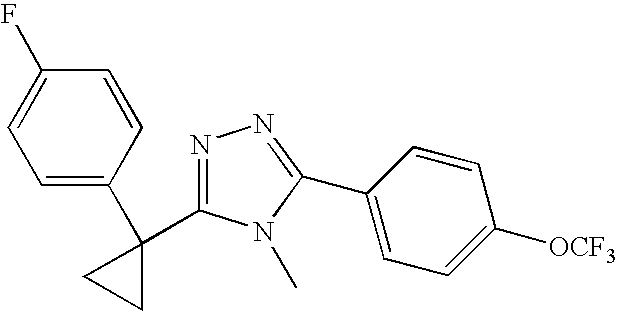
C1(F)=CC=C(C2(C3=NN=C(C4=CC=C([OCF3])C=C4)N3C)CC2)C=C1
